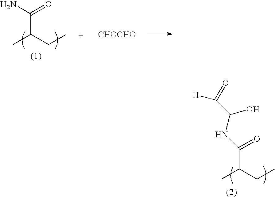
CC(CC)C(N)=O.[CHOCHO].CC(CC)C(=O)NC(C([H])=O)O
